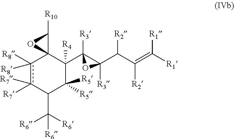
c1([R8])([R8])c([R7])([R7])C(C([R6])([R6])[R6])C([R5])([R5])C([R4])(C2([R3])C(C(C(=C([R1])[R1])[R2])[R2])([R3])O2)C12C([R10])O2
